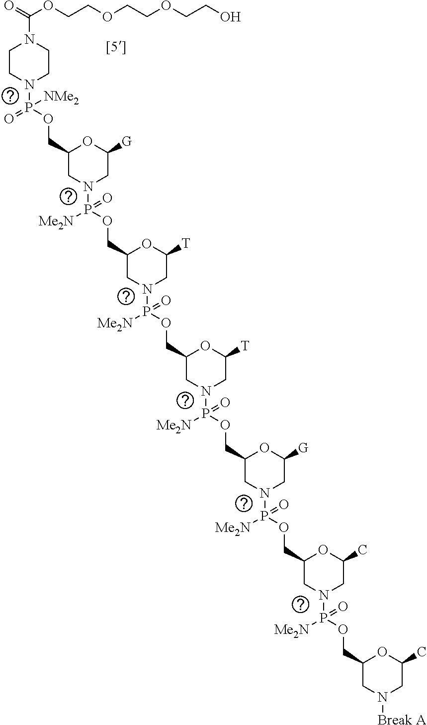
O=C(OCCOCCOCCO)N1CCN(P(OCC2CN(P(OCC3CN(P(OCC4CN(P(OCC5CN(P(OCC6CN(P(OCC7CN([Break A])CC(C)O7)([Me2N])=O)CC(C)O6)([Me2N])=O)CC([G])O5)([Me2N])=O)CC([T])O4)([Me2N])=O)CC([T])O3)([Me2N])=O)CC([G])O2)(=O)[NMe2])CC1
